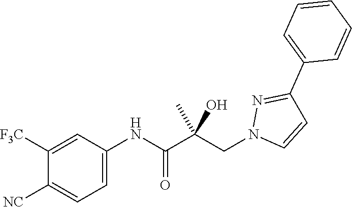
C1([F3C])=CC(NC(C(CN2C=CC(C3=CC=CC=C3)=N2)(C)O)=O)=CC=C1[NC]
